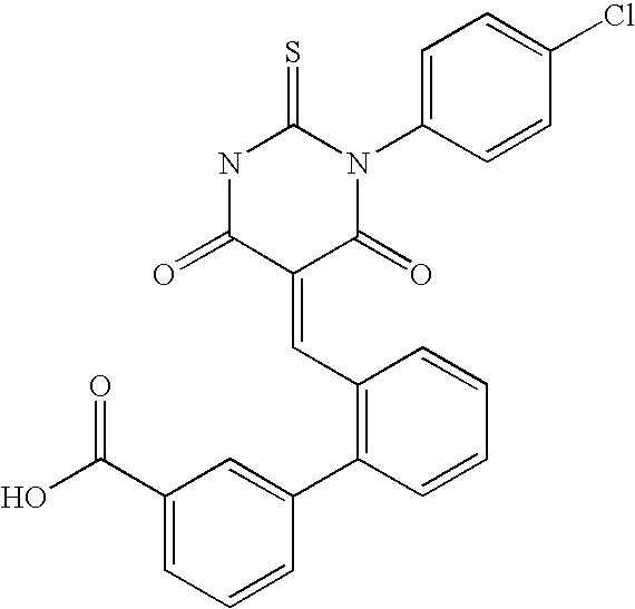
N1C(=O)C(=CC2=C(C3=CC(C(O)=O)=CC=C3)C=CC=C2)C(=O)N(C2=CC=C(Cl)C=C2)C1=S
